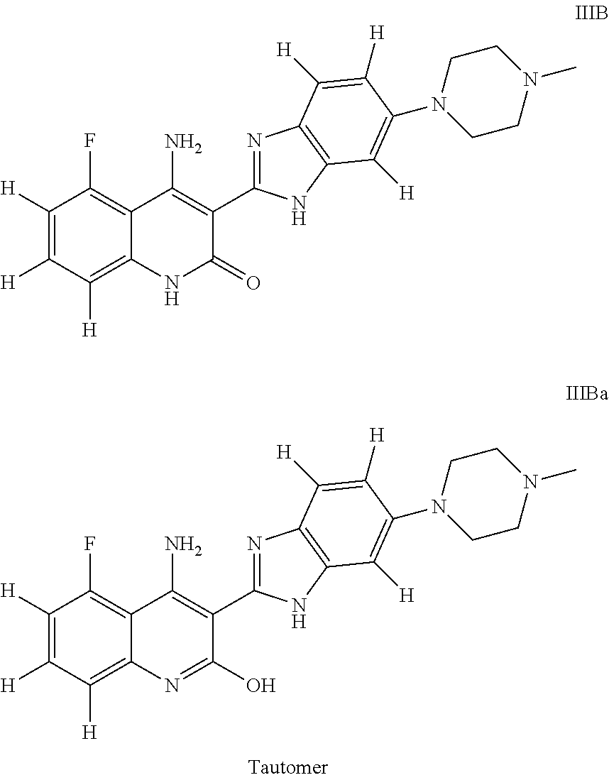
C1([H])=C([H])C([H])=C2C(=C1F)C(N)=C(C1=NC3=C(N1)C([H])=C(N1CCN(C)CC1)C([H])=C3[H])C(=O)N2.C1([H])=C([H])C([H])=C2C(=C1F)C(N)=C(C1=NC3=C(N1)C([H])=C(N1CCN(C)CC1)C([H])=C3[H])C(O)=N2
